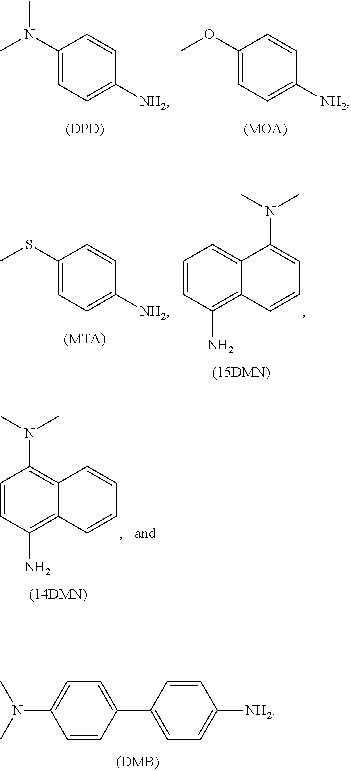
C1(N(C)C)=CC=C([NH2])C=C1.[(DPD)].C1(OC)=CC=C([NH2])C=C1.[(MOA)].C1(SC)=CC=C([NH2])C=C1.[(MTA)].C1=CC(N)=C2C(=C1)C(N(C)C)=CC=C2.C1(C2=CC=C([NH2])C=C2)=CC=C(N(C)C)C=C1.C1=CC(N)=C2C(=C1N(C)C)C=CC=C2
